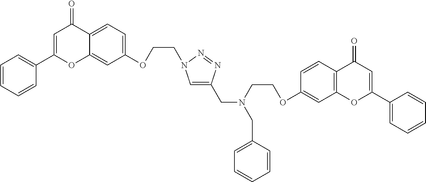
C(C1=CN(CCOC2=CC=C3C(=C2)OC(C2=CC=CC=C2)=CC3=O)N=N1)N(CC1=CC=CC=C1)CCOC1=CC2=C(C=C1)C(=O)C=C(C1=CC=CC=C1)O2
